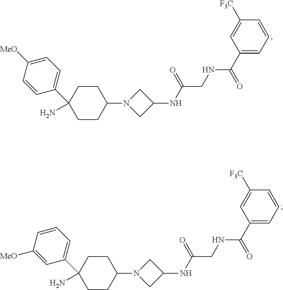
C1CC(N2CC(NC(CNC(C3=CC=CC([F3C])=C3)=O)=O)C2)CCC1(N)C1=CC=CC([MeO])=C1.C1CC(N2CC(NC(CNC(C3=CC=CC([F3C])=C3)=O)=O)C2)CCC1(N)C1=CC=C([MeO])C=C1
